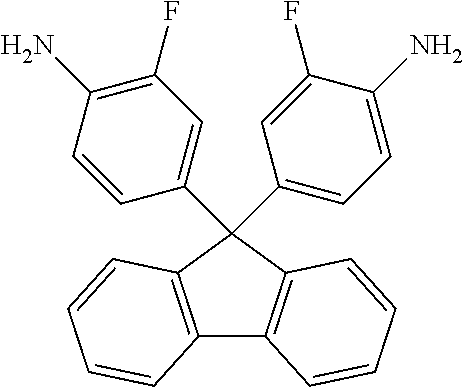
C12=C(C(C3=CC(F)=C(N)C=C3)(C3=CC=C(N)C(F)=C3)C3=C1C=CC=C3)C=CC=C2
